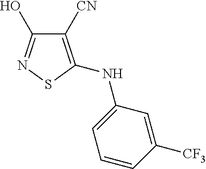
C1([CN])=C(NC2=CC=CC([CF3])=C2)SN=C1O
